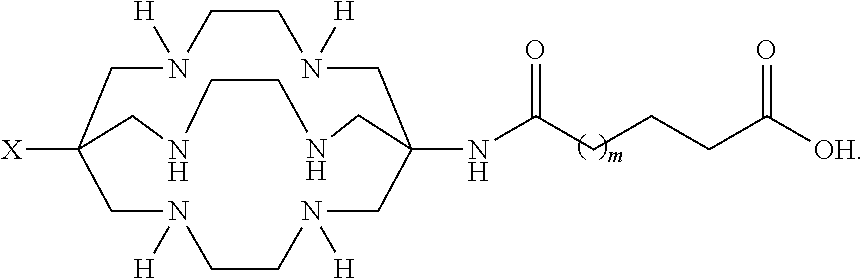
[X]C12CN([H])CCN([H])CC(NC(CCCC([OH])=O)=O)(CN([H])CCN([H])C1)CNCCNC2
